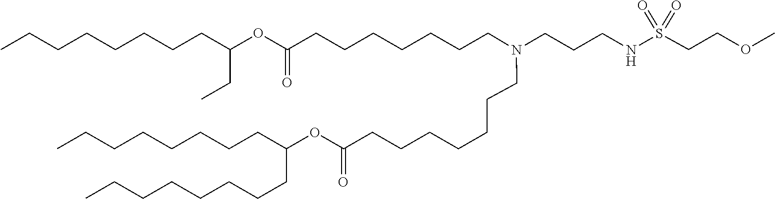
C(CCCC(CCCCCCCC)OC(=O)CCCCCCCN(CCCNS(=O)(=O)CCOC)CCCCCCCC(OC(CC)CCCCCCCC)=O)CCCC
